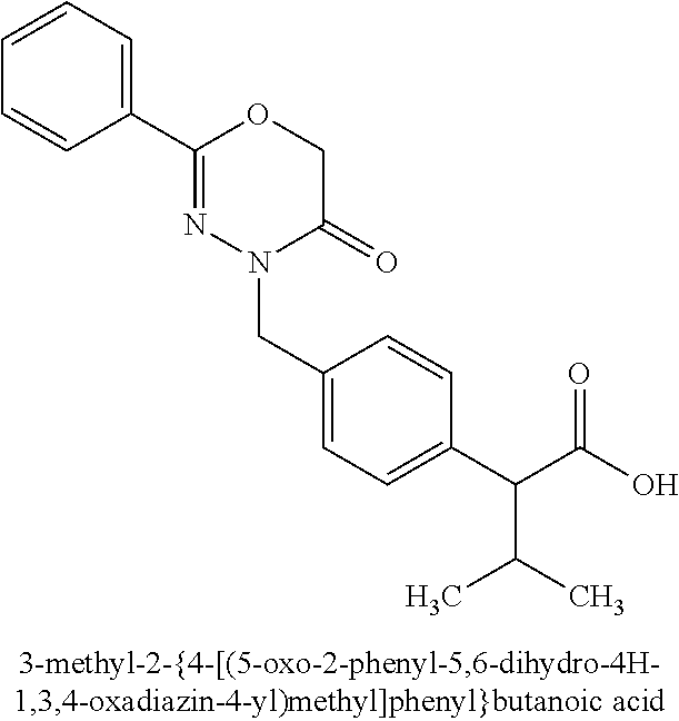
N1(CC2=CC=C(C(C(O)=O)C(C)C)C=C2)C(=O)COC(C2=CC=CC=C2)=N1
